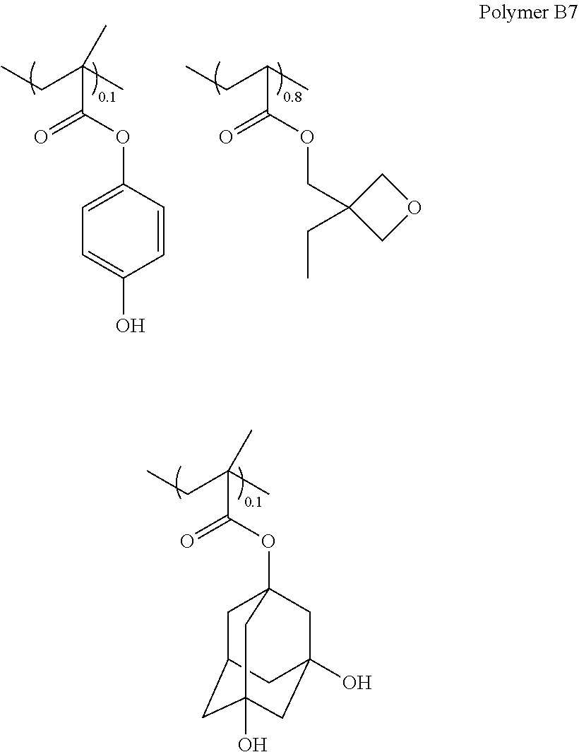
C1=C(OC(C(C)(CC)C)=O)C=CC(O)=C1.C(OC(C(C)CC)=O)C1(CC)COC1.O(C(C(C)(CC)C)=O)C12CC3CC(O)(CC(O)(C1)C3)C2
